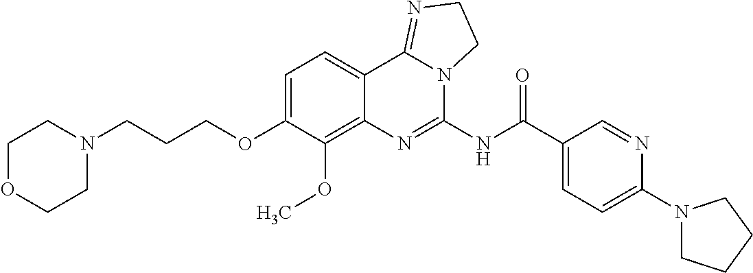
C1OCCN(CCCOC2=CC=C3C(=C2OC)N=C(NC(C2=CC=C(N4CCCC4)N=C2)=O)N2C3=NCC2)C1
